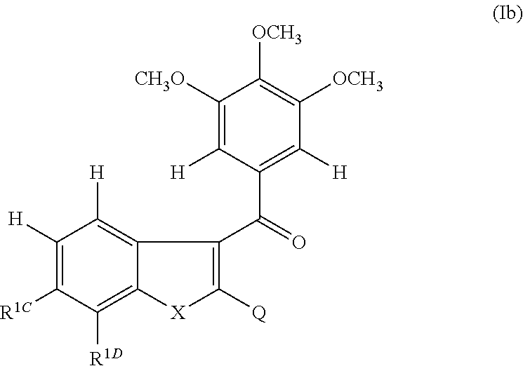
C1([H])=C([R1C])C([R1D])=C2C(=C1[H])C(C(C1=C([H])C([OCH3])=C([OCH3])C([CH3O])=C1[H])=O)=C([Q])[X]2
